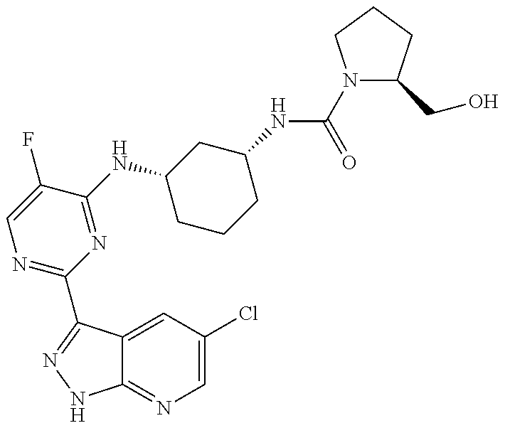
C12=NC=C(Cl)C=C1C(C1=NC=C(F)C(NC3CCCC(NC(N4C(CO)CCC4)=O)C3)=N1)=NN2
